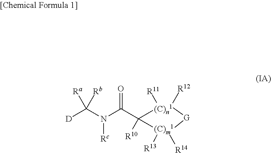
N([Rc])(C(=O)C1([R10])[(C)n1]([R11])([R12])[G][(C)m1]1([R13])[R14])C([Rb])([D])[Ra]
